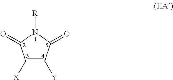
C1([X])=C([Y])C(=O)N([R])C1=O
